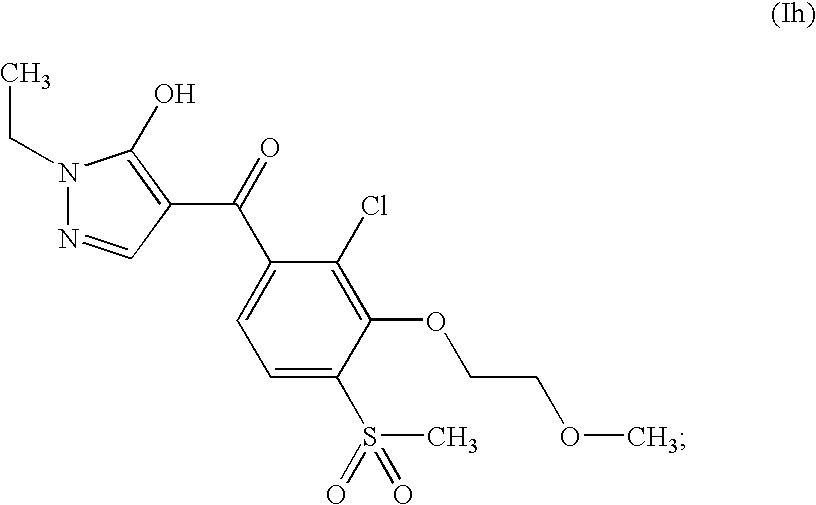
CCN1N=CC(C(=O)C2=CC=C(S(C)(=O)=O)C(OCCOC)=C2Cl)=C1O
